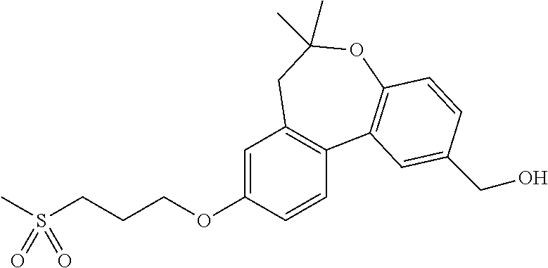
C1=C(OCCCS(C)(=O)=O)C=CC2=C1CC(C)(C)OC1=C2C=C(CO)C=C1
